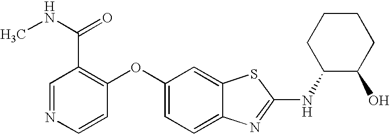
N1=CC(C(NC)=O)=C(OC2=CC=C3C(=C2)SC(NC2C(O)CCCC2)=N3)C=C1
